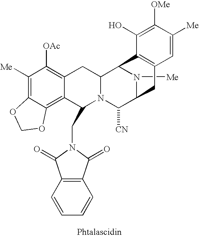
C1([Me])=C2C(=C3C(=C1[OAc])CC1N(C([CN])C4N([Me])C1C1=C(C4)C=C([Me])C([OMe])=C1O)C3CN1C(=O)C3=C(C1=O)C=CC=C3)OCO2
